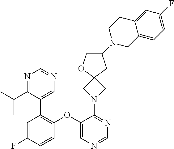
C1(OC2=C(C3=CN=CN=C3C(C)C)C=C(F)C=C2)=CN=CN=C1N1CC2(C1)OCC(N1CC3=CC=C(F)C=C3CC1)C2
